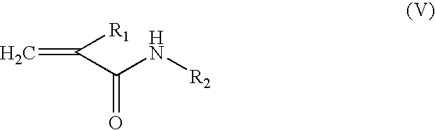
C(C(N[R2])=O)(=C)[R1]
